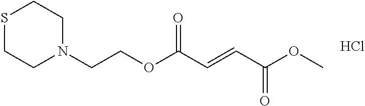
COC(C=CC(OCCN1CCSCC1)=O)=O.Cl
